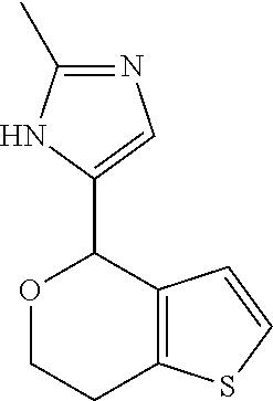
C12=C(C=CS1)C(C1=CN=C(C)N1)OCC2
